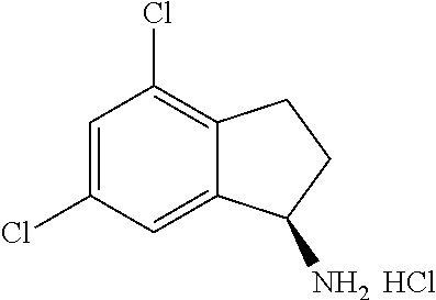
C1=C(Cl)C=C2C(=C1Cl)CCC2N.Cl
